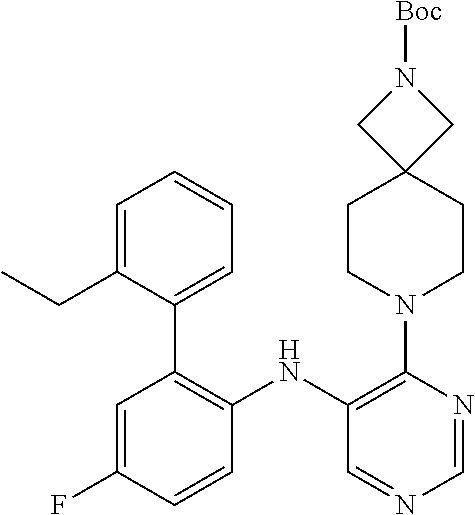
C1=NC(N2CCC3(CC2)CN([Boc])C3)=C(NC2=C(C3=CC=CC=C3CC)C=C(F)C=C2)C=N1
